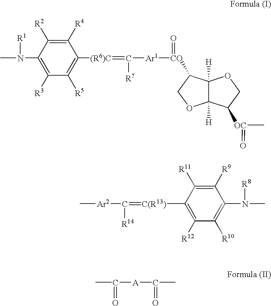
CN(C1=C([R3])C([R5])=C([(R6)C]=C([Ar1][CO](=O)C2C3([H])C([H])(OC2)C([OC](=O)C)CO3)[R7])C([R4])=C1[R2])[R1].C([A]C(=O)C)(C)=O.[Ar2](C(=[C(R13)]C1=C([R12])C([R10])=C(N(C)[R8])C([R9])=C1[R11])[R14])C
